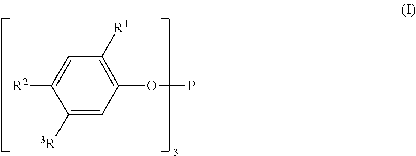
C1=C([R2])C([3R])=CC(OP)=C1[R1]
